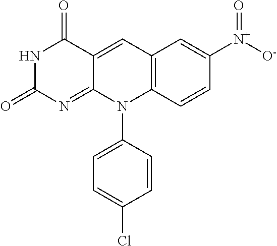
C12=C(C=CC([N+]([O-])=O)=C1)N(C1=CC=C(Cl)C=C1)C1=NC(=O)NC(=O)C1=C2
